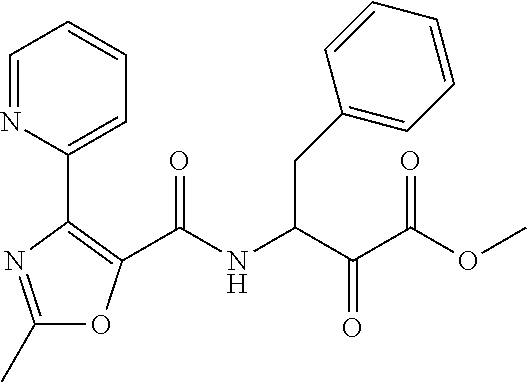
C1(C)=NC(C2=CC=CC=N2)=C(C(NC(C(C(=O)OC)=O)CC2=CC=CC=C2)=O)O1
